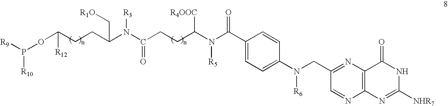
C(OP([R9])[R10])([R12])CCC(N(C(CCC(N(C(C1=CC=C(N(CC2=NC3=C(N=C2)N=C([NHR7])NC3=O)[R6])C=C1)=O)[R5])[R4OOC])=O)[R3])C[R1O]
